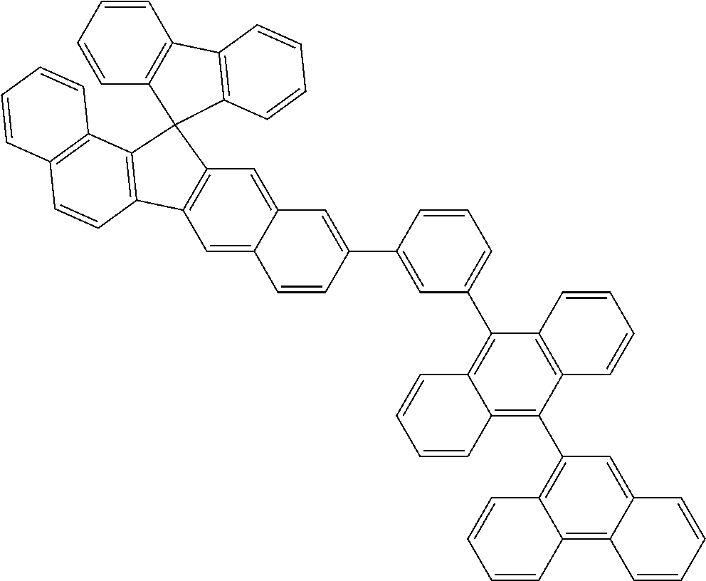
C1=C2C(=CC3=C1C1=C(C34C3=C(C5=C4C=CC=C5)C=CC=C3)C3=C(C=C1)C=CC=C3)C=C(C1=CC(C3=C4C(=C(C5=C6C(=C7C(=C5)C=CC=C7)C=CC=C6)C5=C3C=CC=C5)C=CC=C4)=CC=C1)C=C2
